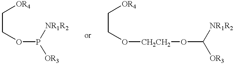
C(COP([OR3])[NR1R2])[OR4].C(CO[CH2CH2]OC([OR3])[NR1R2])[OR4]
